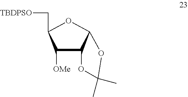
C1([OMe])C2C(OC1C[TBDPSO])OC(C)(C)O2
